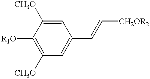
C1=C([CH3O])C([R1O])=C([CH3O])C=C1C=C[CH2OR2]
